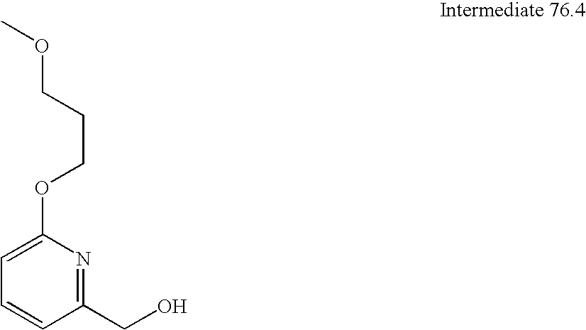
C1(CO)=NC(OCCCOC)=CC=C1
